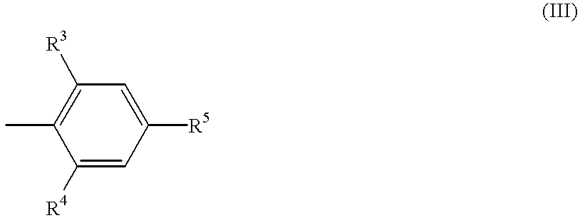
C1([R5])=CC([R3])=C(C)C([R4])=C1
